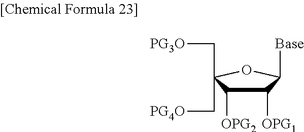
C1([OPG1])C([OPG2])C(C[PG3O])(C[PG4O])OC1[Base]
